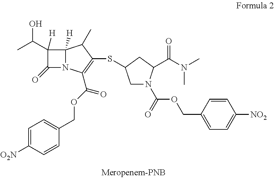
C1(C(C)O)([H])C(=O)N2C1([H])C(C)C(SC1CN(C(=O)OCC3=CC=C([NO2])C=C3)C(C(N(C)C)=O)C1)=C2C(OCC1=CC=C([O2N])C=C1)=O
